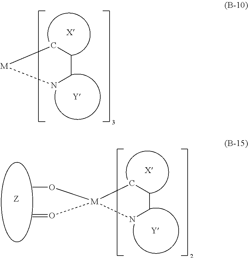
C1CN[M]C1.C1CN[M](OC)(O=C)C1
